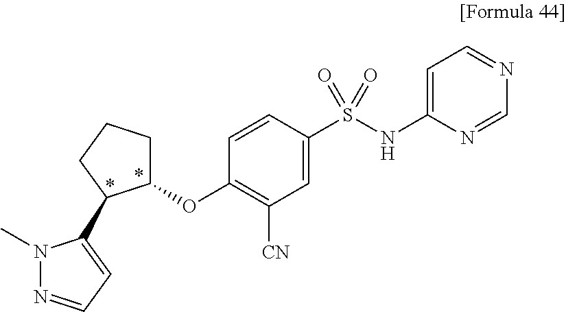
C1=C(NS(C2=CC([CN])=C(OC3CCCC3C3=CC=NN3C)C=C2)(=O)=O)N=CN=C1
